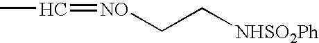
C(C)=[NO]CC[NHSO2Ph]
